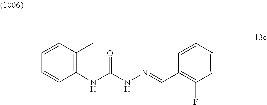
N(C(NN=CC1=C(F)C=CC=C1)=O)C1=C(C)C=CC=C1C
